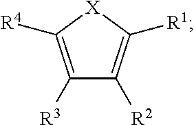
C1([R3])=C([R4])[X]C([R1])=C1[R2]
